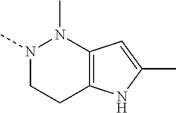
N1(C)CCC2=C(N1C)C=C(C)N2
